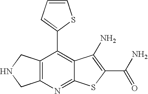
C12=C(CNC1)C(C1=CC=CS1)=C1C(=N2)SC(C(N)=O)=C1N
